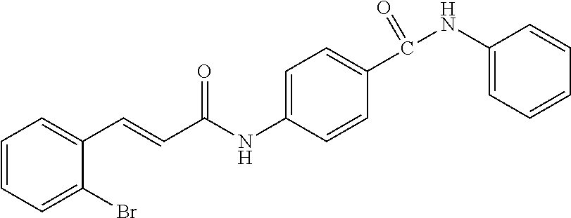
C1=CC=C(Br)C(C=CC(NC2=CC=C(C(=O)NC3=CC=CC=C3)C=C2)=O)=C1
